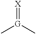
[G](C)(C)=[X]
